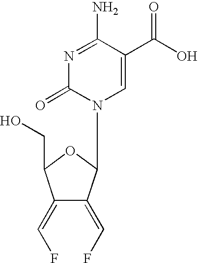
OCC1C(=CF)C(=CF)C(N2C=C(C(O)=O)C(N)=NC2=O)O1
